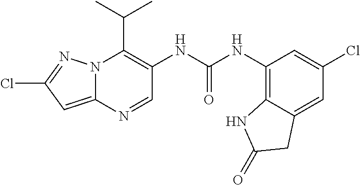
N12C(=CC(Cl)=N1)N=CC(NC(NC1=C3C(=CC(Cl)=C1)CC(=O)N3)=O)=C2C(C)C
